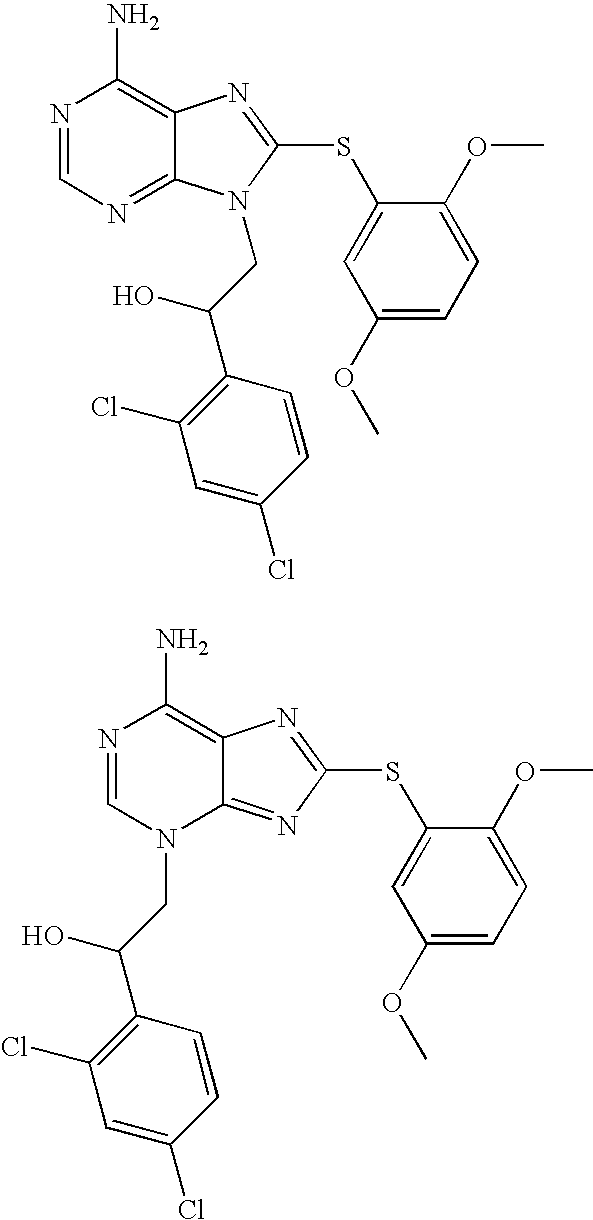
N1=CN(CC(C2=C(Cl)C=C(Cl)C=C2)O)C2=NC(SC3=CC(OC)=CC=C3OC)=NC2=C1N.N1=CN=C2C(=C1N)N=C(SC1=CC(OC)=CC=C1OC)N2CC(C1=C(Cl)C=C(Cl)C=C1)O
